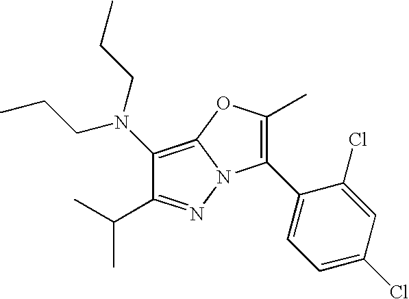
C1(N(CCC)CCC)=C2N(N=C1C(C)C)C(C1=CC=C(Cl)C=C1Cl)=C(C)O2
